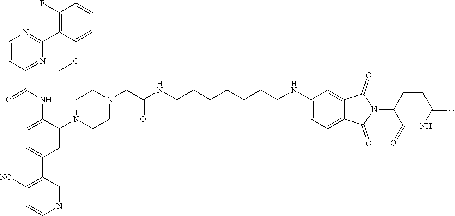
C1=CC(C(NC2=CC=C(C3=C([NC])C=CN=C3)C=C2N2CCN(CC(NCCCCCCCNC3=CC=C4C(=C3)C(=O)N(C3C(=O)NC(=O)CC3)C4=O)=O)CC2)=O)=NC(C2=C(F)C=CC=C2OC)=N1
